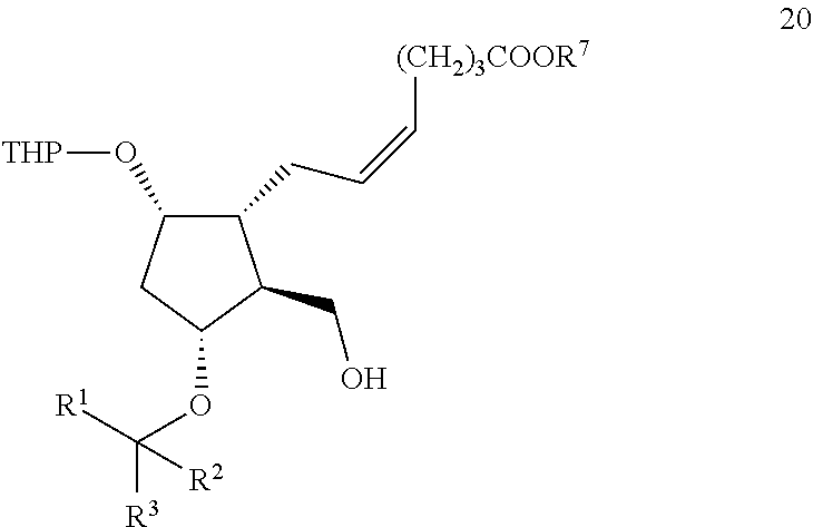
C1(O[THP])C(CC=C[(CH2)3COOR7])C(CO)C(OC([R1])([R3])[R2])C1
